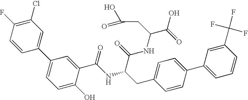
C1=CC(C2=CC=C(O)C(C(NC(C(NC(C(=O)O)CC(O)=O)=O)CC3=CC=C(C4=CC=CC(C(F)(F)F)=C4)C=C3)=O)=C2)=CC(Cl)=C1F
